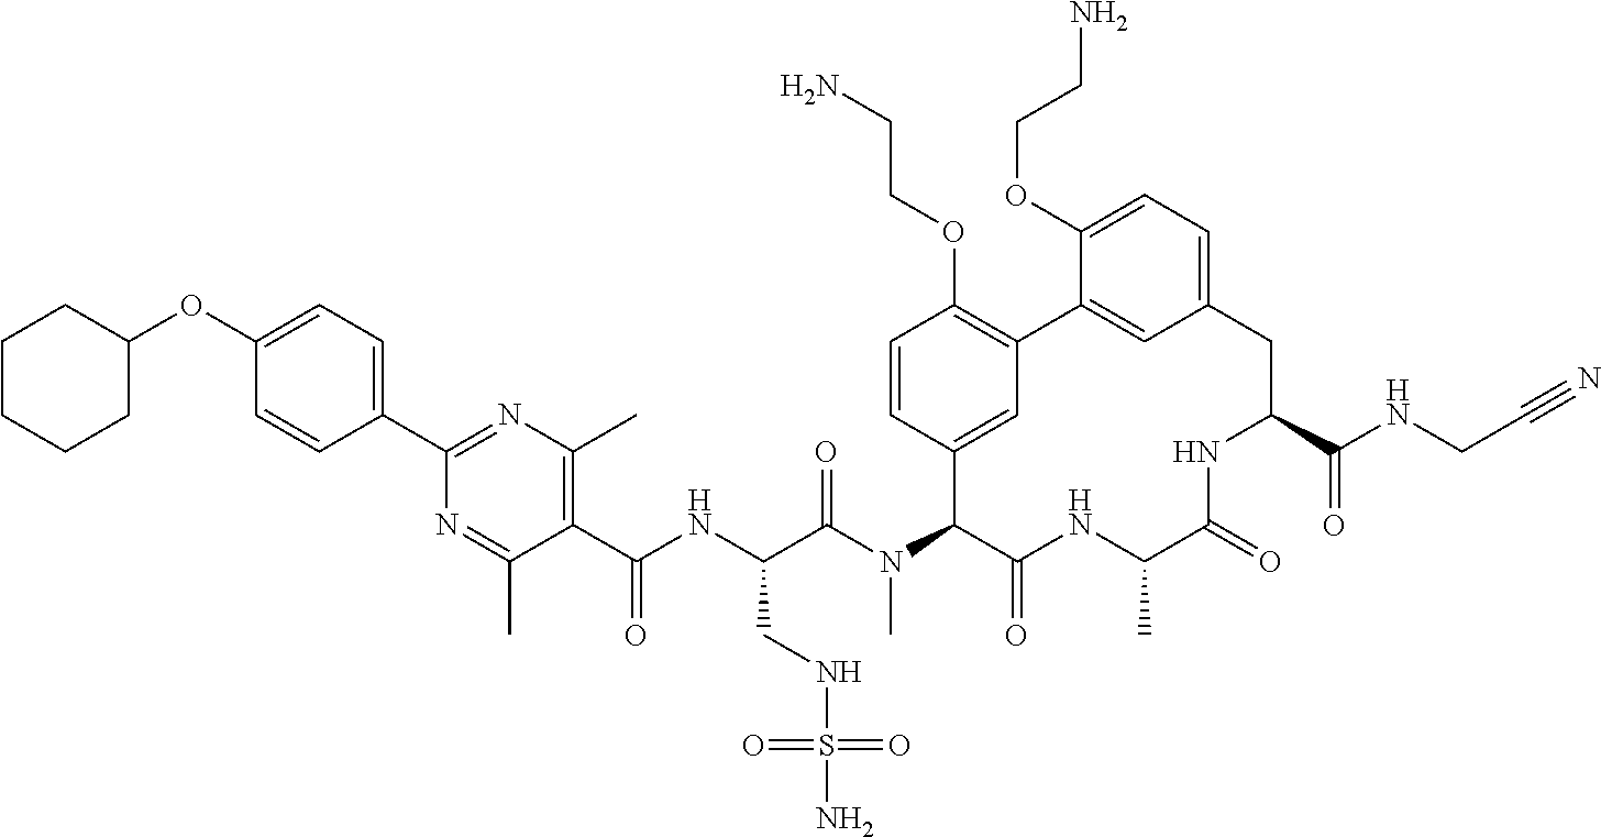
C(C(N(C1C(=O)NC(C)C(=O)NC(C(NCC#N)=O)CC2=CC=C(OCCN)C(=C2)C2=C(OCCN)C=CC1=C2)C)=O)(NC(C1=C(C)N=C(C2=CC=C(OC3CCCCC3)C=C2)N=C1C)=O)CNS(=O)(N)=O
